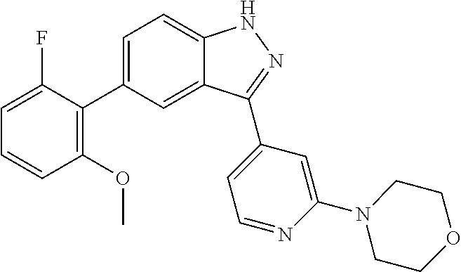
C1=C(C2=C(OC)C=CC=C2F)C=C2C(=C1)NN=C2C1=CC=NC(N2CCOCC2)=C1
